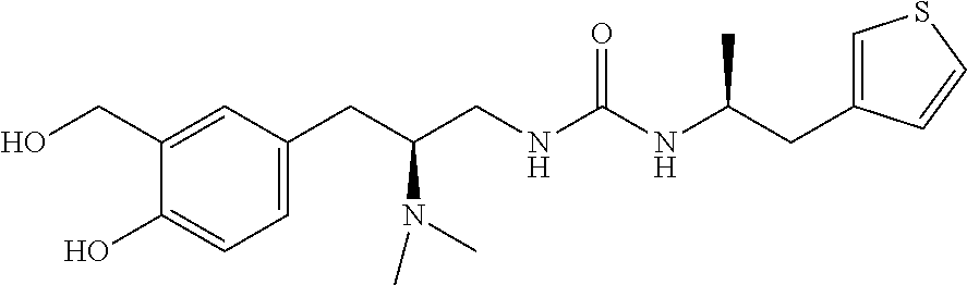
C1(CC(CNC(NC(C)CC2=CSC=C2)=O)N(C)C)=CC=C(O)C(CO)=C1
